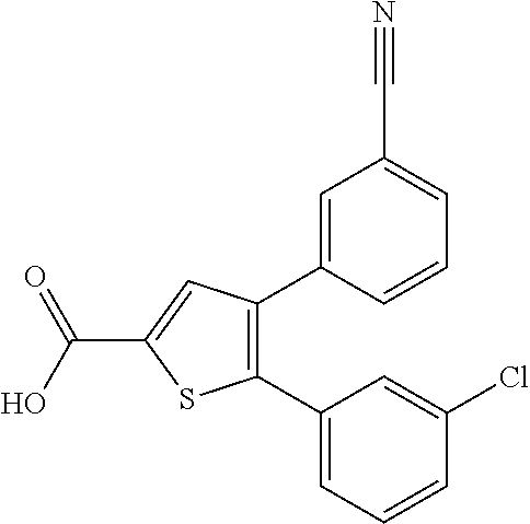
C1=C(C2=C(C3=CC=CC(Cl)=C3)SC(C(O)=O)=C2)C=CC=C1C#N
